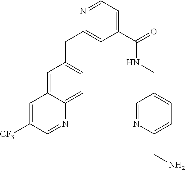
C1=C2C(=CC=C1CC1=CC(C(=O)NCC3=CC=C(CN)N=C3)=CC=N1)N=CC([CF3])=C2
